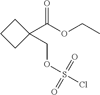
C1(C(OCC)=O)(COS(Cl)(=O)=O)CCC1
